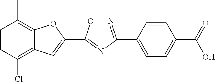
C1=CC(Cl)=C2C(=C1C)OC(C1=NC(C3=CC=C(C(=O)O)C=C3)=NO1)=C2
